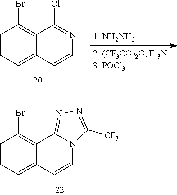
C1=CC=C2C(=C1Br)C1=NN=C([CF3])N1C=C2.C1=CC=C2C(=C1Br)C(Cl)=NC=C2
